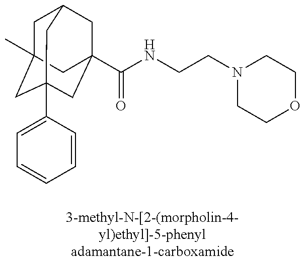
C1C2(C)CC3(C4=CC=CC=C4)CC(C(NCCN4CCOCC4)=O)(CC1C3)C2
